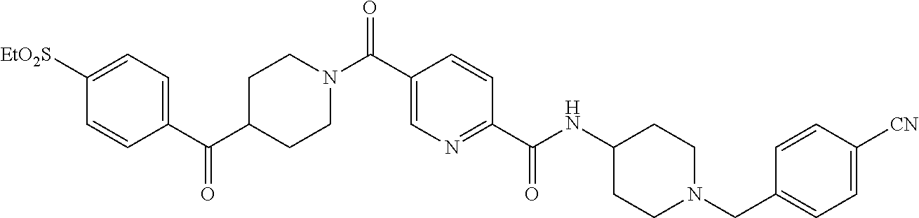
C1(C(C2CCN(C(C3=CN=C(C(NC4CCN(CC5=CC=C([CN])C=C5)CC4)=O)C=C3)=O)CC2)=O)=CC=C([EtO2S])C=C1
